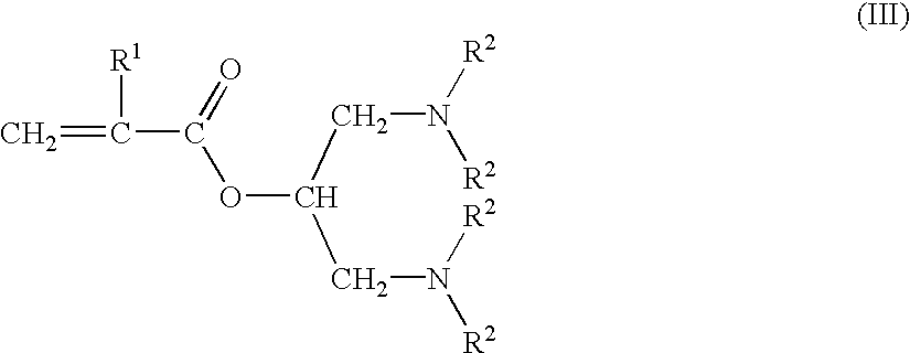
C=C(C(OC(CN([R2])[R2])CN([R2])[R2])=O)[R1]
